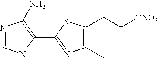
N1=CNC(C2=NC(C)=C(CC[ONO2])S2)=C1N
